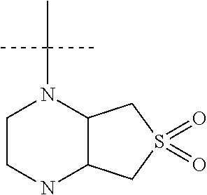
C1CNC2C(N1C(C)(C)C)CS(=O)(=O)C2
